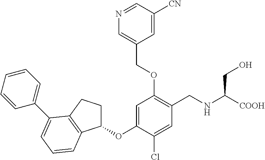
C1=C(OC2CCC3=C2C=CC=C3C2=CC=CC=C2)C(Cl)=CC(CNC([COOH])CO)=C1OCC1=CN=CC([CN])=C1
